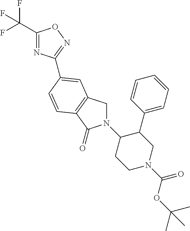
C1(C(F)(F)F)=NC(C2=CC3=C(C(=O)N(C4CCN(C(OC(C)(C)C)=O)CC4C4=CC=CC=C4)C3)C=C2)=NO1
